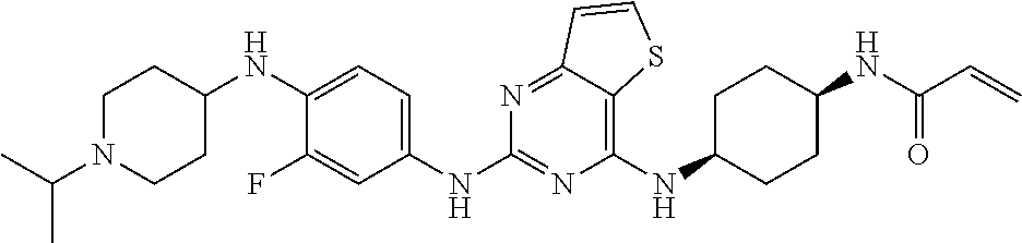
C1(NC2CCC(NC(C=C)=O)CC2)=C2C(=NC(NC3=CC=C(NC4CCN(C(C)C)CC4)C(F)=C3)=N1)C=CS2
